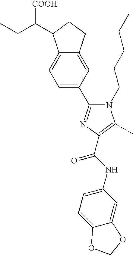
CCC(C1C2=CC=C(C3=NC(C(NC4=CC=C5C(=C4)OCO5)=O)=C(C)N3CCCCC)C=C2CC1)[COOH]
